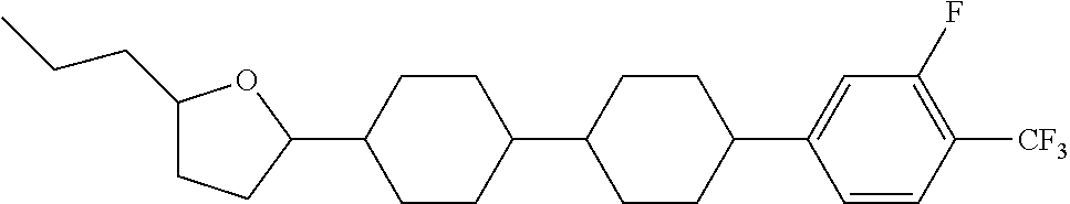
C1(CCC)CCC(C2CCC(C3CCC(C4=CC(F)=C([CF3])C=C4)CC3)CC2)O1
